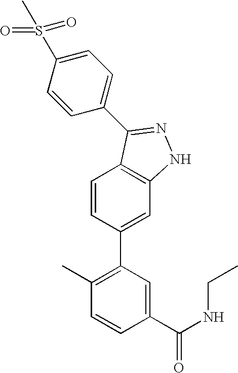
C1=CC(C2=C(C)C=CC(C(NCC)=O)=C2)=CC2=C1C(C1=CC=C(S(=O)(=O)C)C=C1)=NN2
